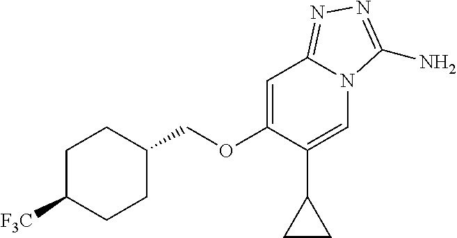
C1(OCC2CCC([F3C])CC2)=CC2=NN=C(N)N2C=C1C1CC1
